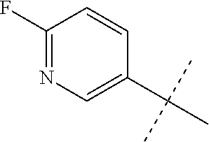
CC(C)(C)C1=CN=C(F)C=C1
